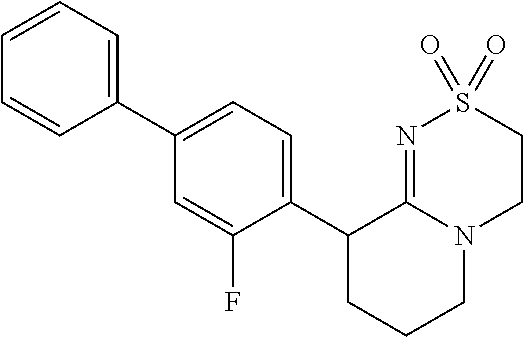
C1(C2=CC=C(C3CCCN4C3=NS(=O)(=O)CC4)C(F)=C2)=CC=CC=C1
